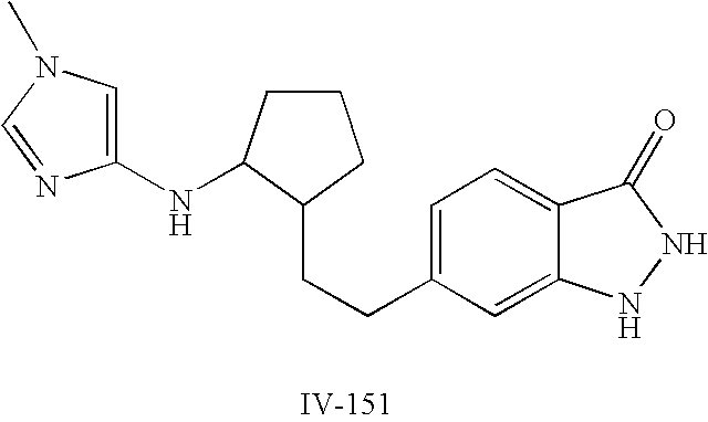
C1=C(CCC2CCCC2NC2=CN(C)C=N2)C=C2C(=C1)C(=O)NN2
